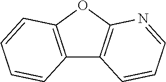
C12=C(OC3=C1C=CC=N3)C=CC=C2
